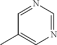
N1=CN=CC(C)=C1
